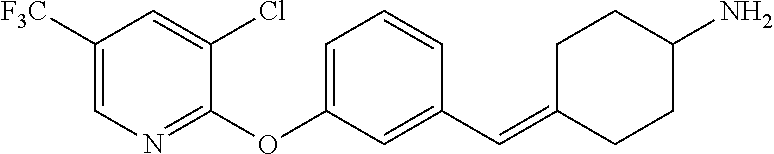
C1([F3C])=CN=C(OC2=CC=CC(C=C3CCC(N)CC3)=C2)C(Cl)=C1
